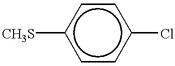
[CH3S]c1ccc(Cl)cc1
